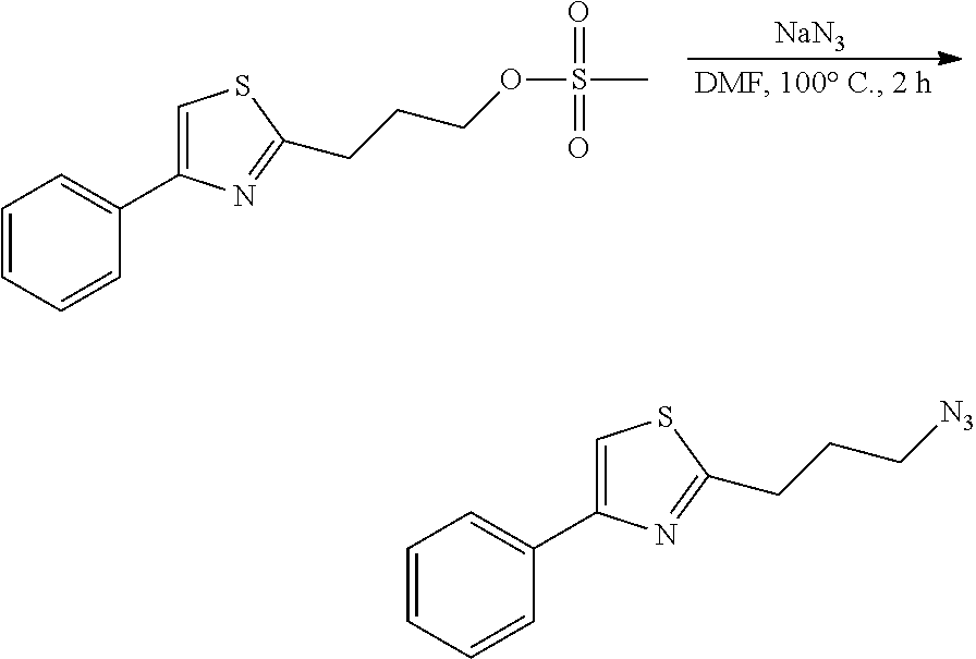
C1=CC=CC(C2=CSC(CCCOS(C)(=O)=O)=N2)=C1.[NaN3].C1=CC=CC(C2=CSC(CCC[N3])=N2)=C1
